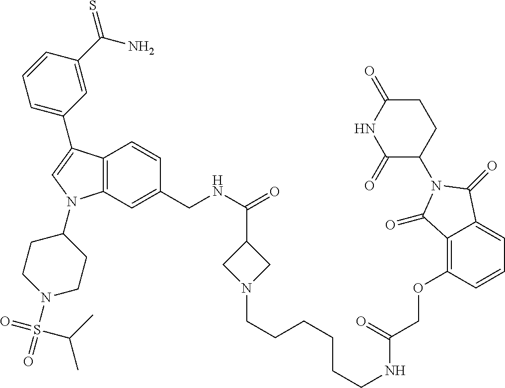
C12=C(C=C(CNC(=O)C3CN(CCCCCCNC(COC4=C5C(=CC=C4)C(=O)N(C4CCC(=O)NC4=O)C5=O)=O)C3)C=C1)N(C1CCN(S(=O)(=O)C(C)C)CC1)C=C2C1=CC=CC(C(N)=S)=C1
